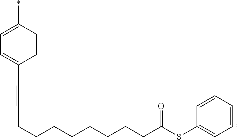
C1=CC(*)=CC=C1C#CCCCCCCCCC(=O)SC1=CC=CC=C1
